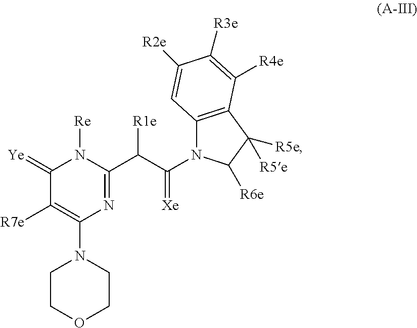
C1COCCN1C1=C([R7e])C(=[Ye])N([Re])C(C(C(N2C3=C(C([R5e])([R5e])C2[R6e])C([R4e])=C([R3e])C([R2e])=C3)=[Xe])[R1e])=N1
